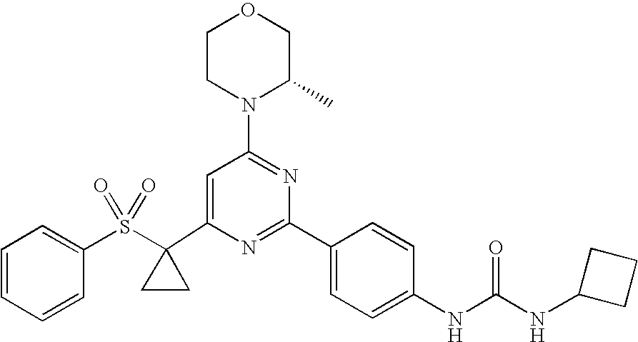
C1(C2(S(C3=CC=CC=C3)(=O)=O)CC2)=CC(N2C(C)COCC2)=NC(C2=CC=C(NC(=O)NC3CCC3)C=C2)=N1
